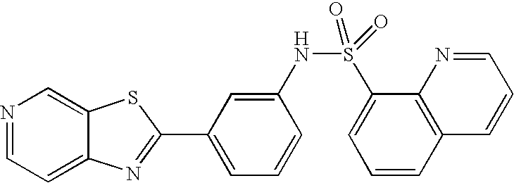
N1=CC=C2C(=C1)SC(C1=CC=CC(NS(=O)(C3=CC=CC4=C3N=CC=C4)=O)=C1)=N2
